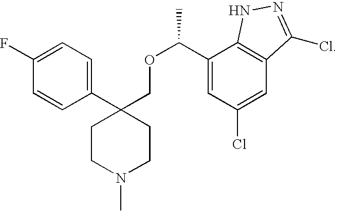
C1(F)=CC=C(C2(COC(C3=CC(Cl)=CC4=C3NN=C4Cl)C)CCN(C)CC2)C=C1
